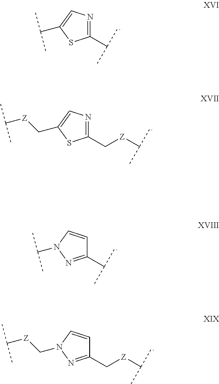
C1(C(C)C)=NC=C(C(C)C)S1.C1(C[Z]C(C)C)=NC=C(C[Z]C(C)C)S1.C1(C(C)C)=NN(C(C)C)C=C1.C1(C[Z]C(C)C)=NN(C[Z]C(C)C)C=C1
